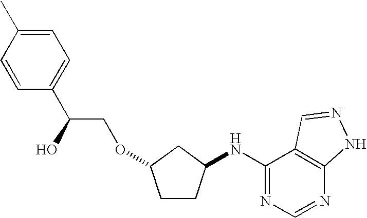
C1=C(C)C=CC(C(O)COC2CCC(NC3=NC=NC4=C3C=NN4)C2)=C1
